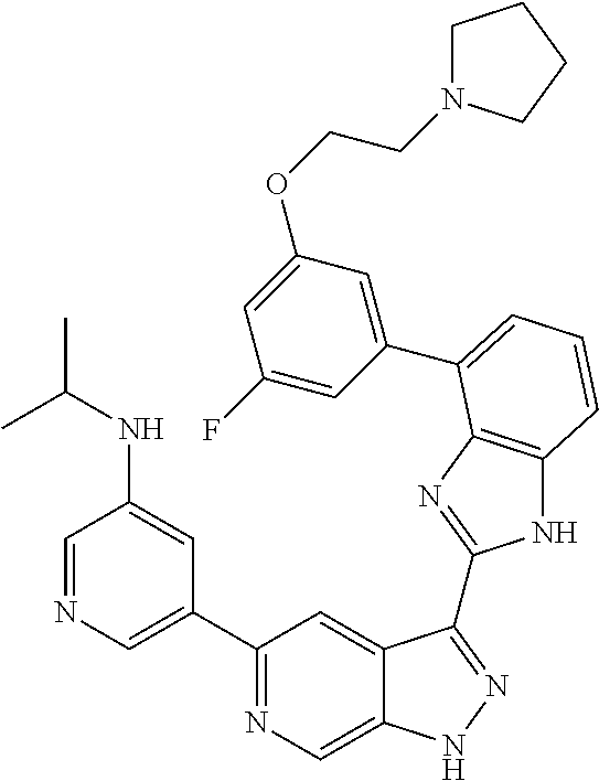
C1(C2=NC=C3C(=C2)C(C2=NC4=C(N2)C=CC=C4C2=CC(OCCN4CCCC4)=CC(F)=C2)=NN3)=CN=CC(NC(C)C)=C1
